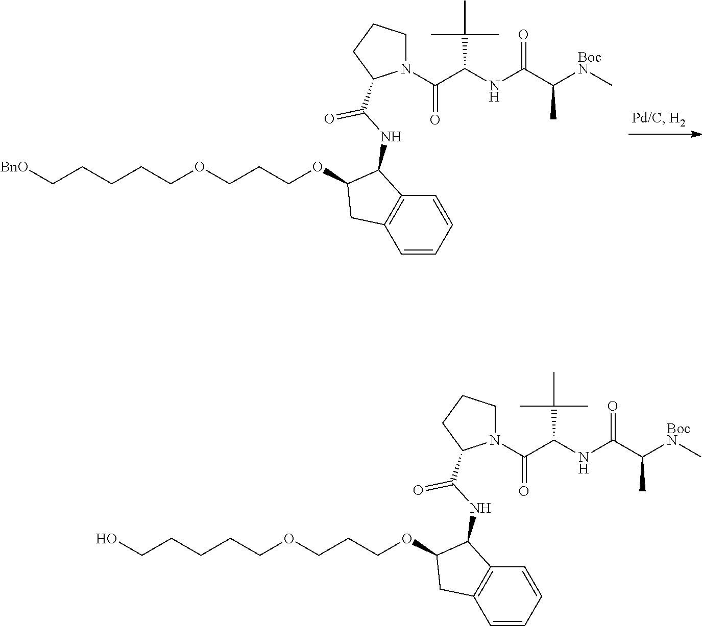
C(CCCCOCCCOC1C(NC(C2N(C(C(NC(C([BocN]C)C)=O)C(C)(C)C)=O)CCC2)=O)C2=C(C=CC=C2)C1)[BnO].C(CCCCOCCCOC1C(NC(C2N(C(C(NC(C([BocN]C)C)=O)C(C)(C)C)=O)CCC2)=O)C2=C(C=CC=C2)C1)O
